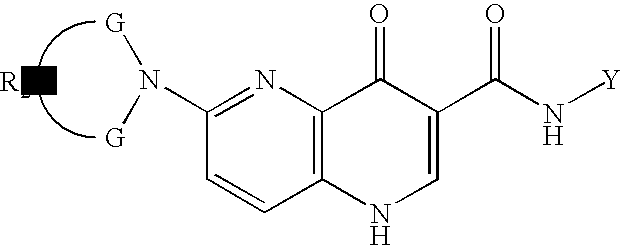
N(C1=NC2=C(C=C1)NC=C(C(N[Y])=O)C2=O)([G])[G].[R2N]
